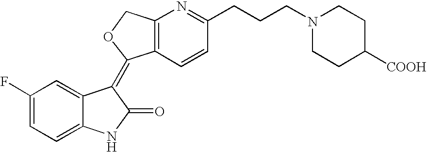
C1(F)=CC=C2C(=C1)C(=C1C3=C(CO1)N=C(CCCN1CCC([COOH])CC1)C=C3)C(=O)N2
